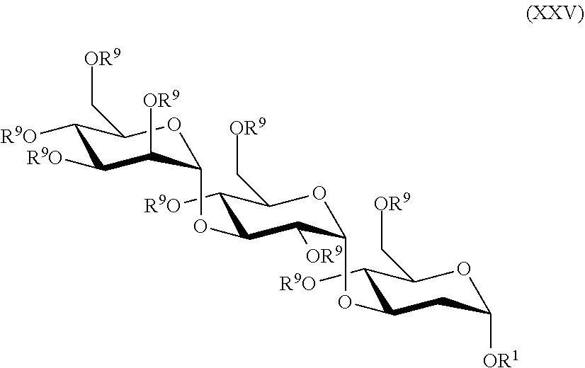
C1(OC2OC(C[OR9])C([R9O])C([R9O])C2[OR9])C([OR9])C(OC2CC([OR1])OC(C[OR9])C2[R9O])OC(C[OR9])C1[R9O]
